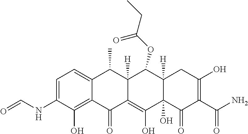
C1=C(NC=O)C(O)=C2C(=C1)C(C)C1([H])C(=C(O)C3(O)C([H])(C1OC(CC)=O)CC(O)=C(C(N)=O)C3=O)C2=O
